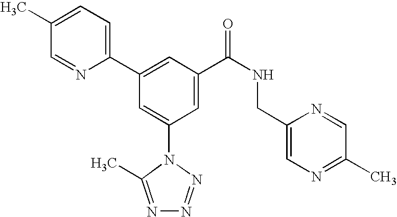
C1(C2=CC(C(NCC3=CN=C(C)C=N3)=O)=CC(N3C(C)=NN=N3)=C2)=CC=C(C)C=N1
